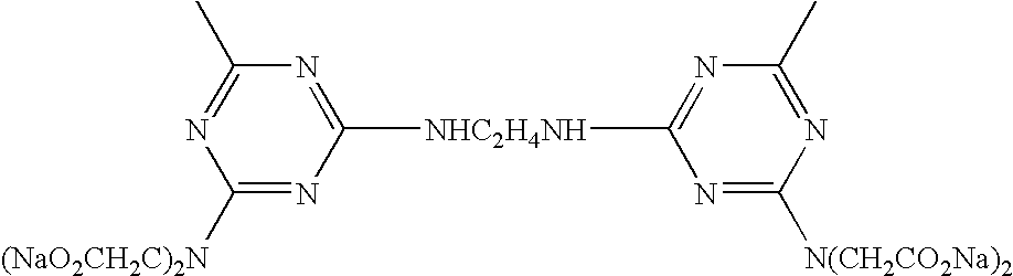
[NHC2H4NH](C1=NC(C)=NC([(NaO2CH2C)2N])=N1)C1=NC(C)=NC([N(CH2CO2Na)2])=N1
